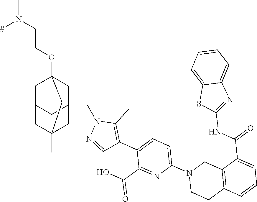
CN(CCOC12CC3(CN4N=CC(C5=CC=C(N6CC7=C(CC6)C=CC=C7C(=O)NC6=NC7=CC=CC=C7S6)N=C5C(O)=O)=C4C)CC(C)(C1)CC(C)(C3)C2)[#]
